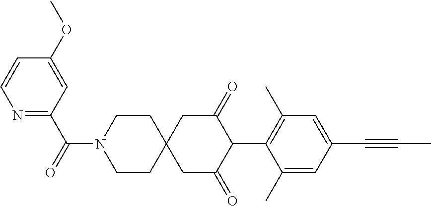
C1CN(C(=O)C2=NC=CC(OC)=C2)CCC12CC(=O)C(C1=C(C)C=C(C#CC)C=C1C)C(=O)C2
